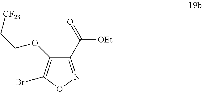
C1(C(=O)[OEt])=NOC(Br)=C1OCC[CF23]
